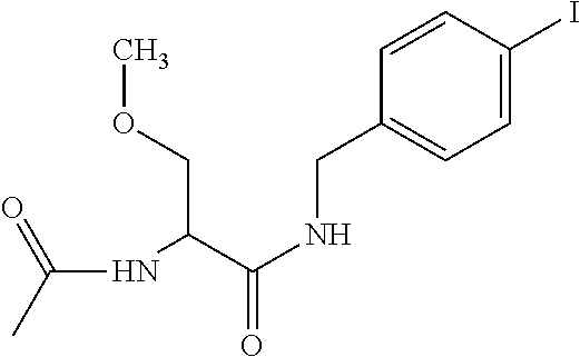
C(C(C(NCC1=CC=C(I)C=C1)=O)NC(C)=O)OC
